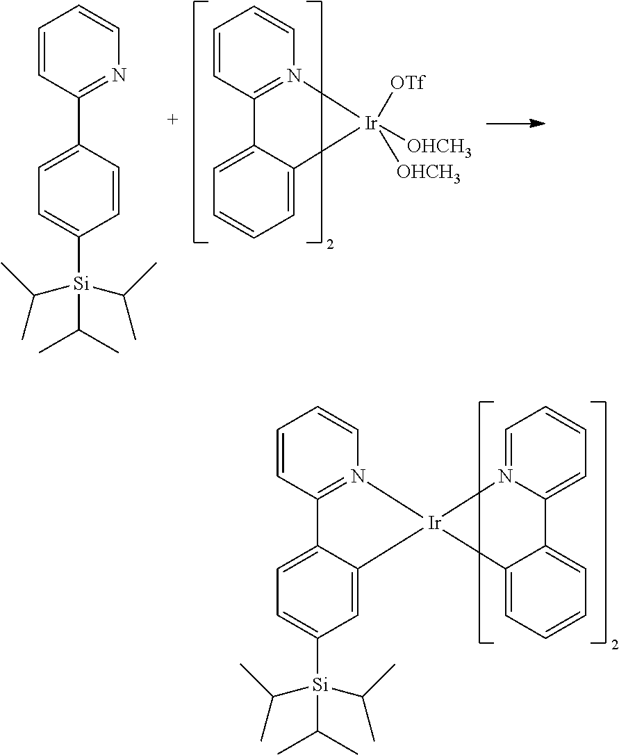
C1=CC2=N(C=C1)[Ir]([OTf])([OHCH3])([OHCH3])C1=CC=CC=C21.C1=CC(C2=CC=C([Si](C(C)C)(C(C)C)C(C)C)C=C2)=NC=C1.C1=CC2=N(C=C1)[Ir]1(C3=CC([Si](C(C)C)(C(C)C)C(C)C)=CC=C23)N2=CC=CC=C2C2=CC=CC=C21
